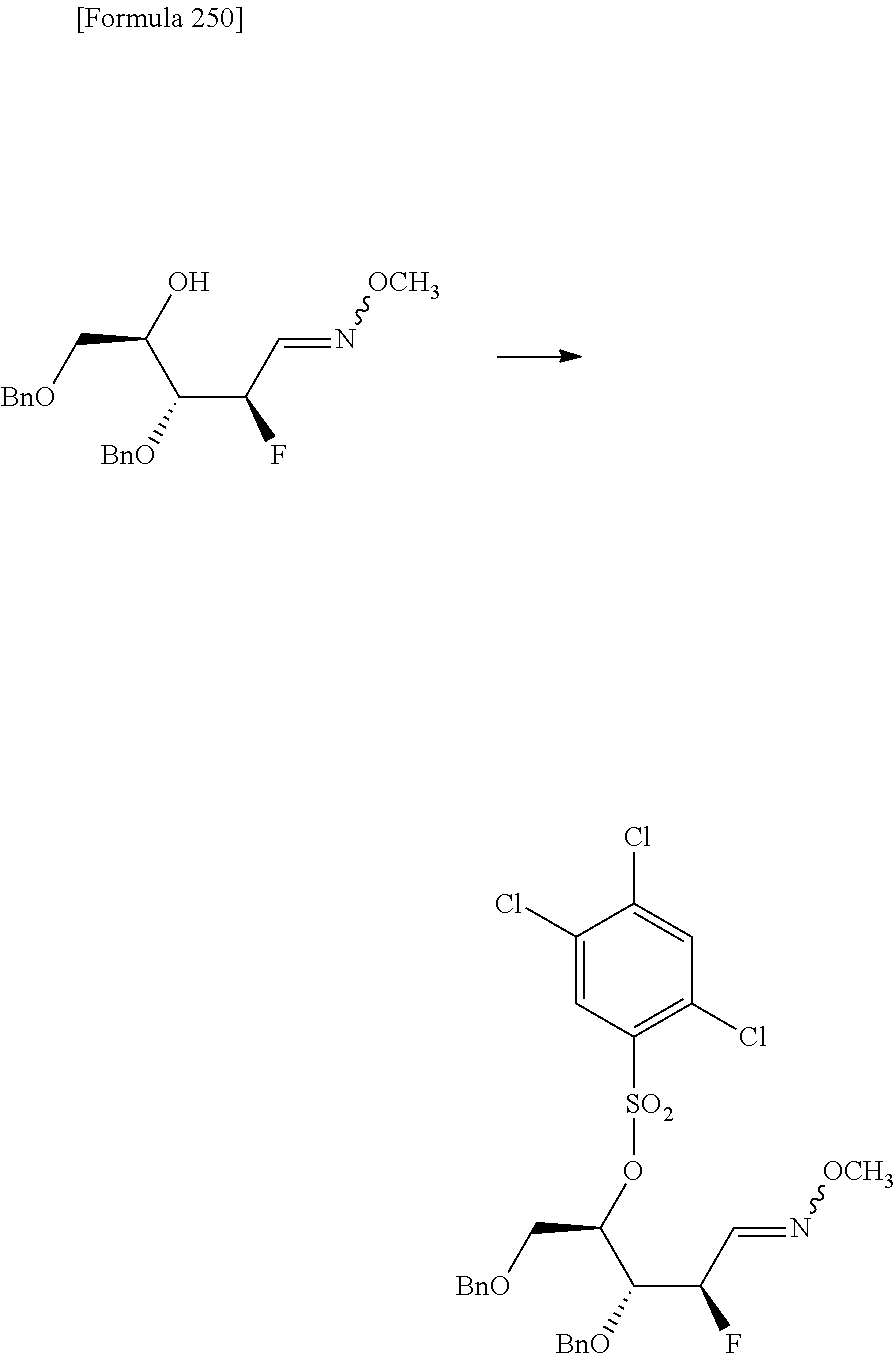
[BnO]CC(C(C(C=N[OCH3])F)[BnO])O.[BnO]CC(C(C(C=N[OCH3])F)[BnO])O[SO2]C1=C(Cl)C=C(Cl)C(Cl)=C1
